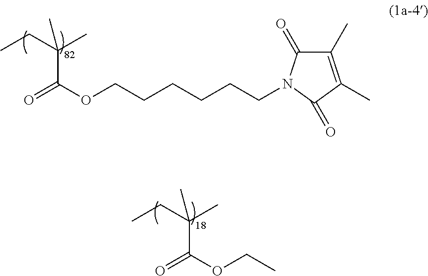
C1(C)=C(C)C(=O)N(CCCCCCOC(=O)C(C)(CC)C)C1=O.C(OC(=O)C(C)(CC)C)C
